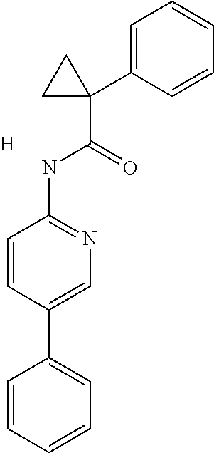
C1=C(C2(C(=O)NC3=NC=C(C4=CC=CC=C4)C=C3)CC2)C=CC=C1.[H]
